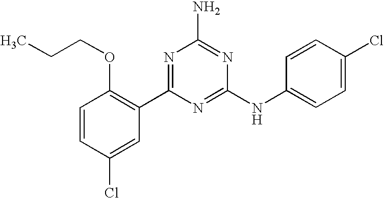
C1=CC(Cl)=CC(C2=NC(N)=NC(NC3=CC=C(Cl)C=C3)=N2)=C1OCCC
